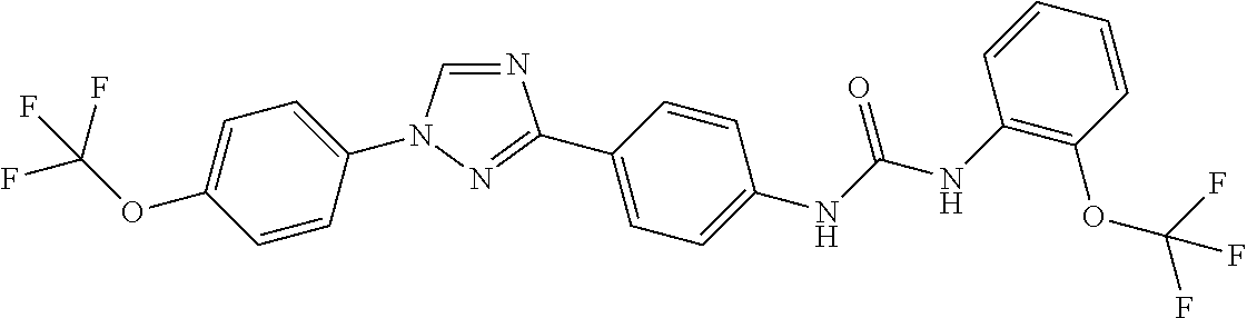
C1=C(OC(F)(F)F)C=CC(N2C=NC(C3=CC=C(NC(NC4=C(OC(F)(F)F)C=CC=C4)=O)C=C3)=N2)=C1
